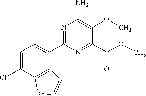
C1(C2=CC=C(Cl)C3=C2C=CO3)=NC(N)=C(OC)C(C(=O)OC)=N1
